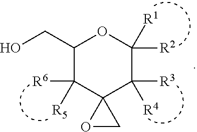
C1(CO)C([R5])([R6])C2(C([R3])([R4])C([R1])([R2])O1)OC2
